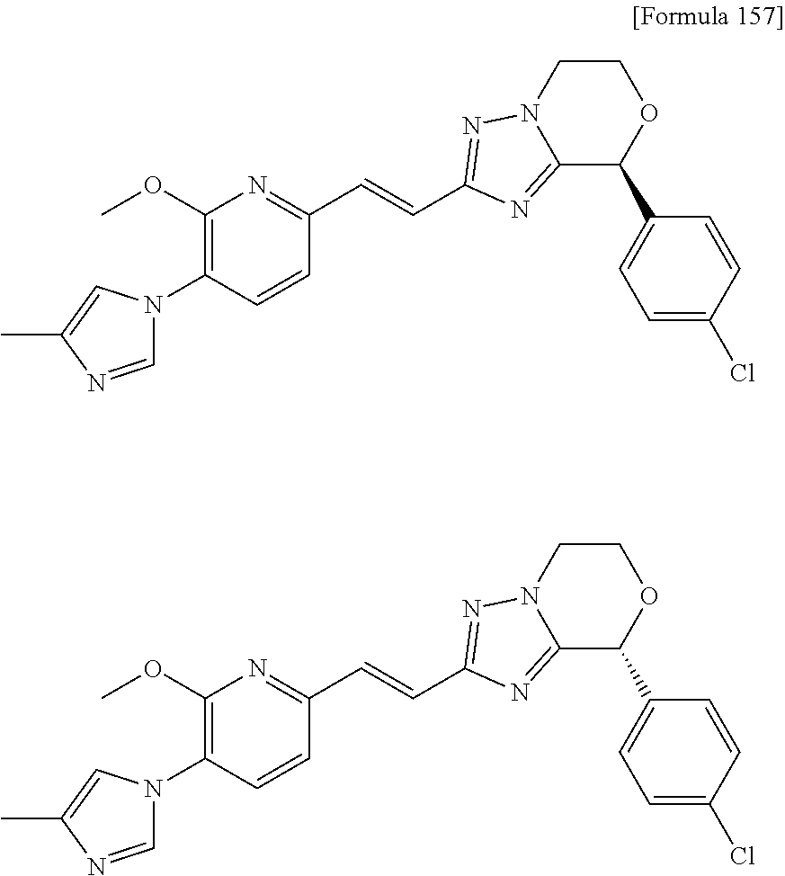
C1=CC(N2C=NC(C)=C2)=C(OC)N=C1C=CC1=NN2C(=N1)C(C1=CC=C(Cl)C=C1)OCC2.C1=CC(N2C=NC(C)=C2)=C(OC)N=C1C=CC1=NN2C(=N1)C(C1=CC=C(Cl)C=C1)OCC2
